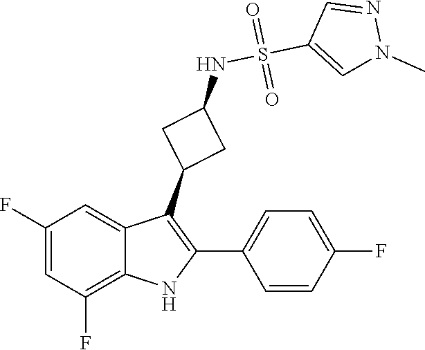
O=S(=O)(NC1CC(C2=C(C3=CC=C(F)C=C3)NC3=C(F)C=C(F)C=C23)C1)C1=CN(C)N=C1
